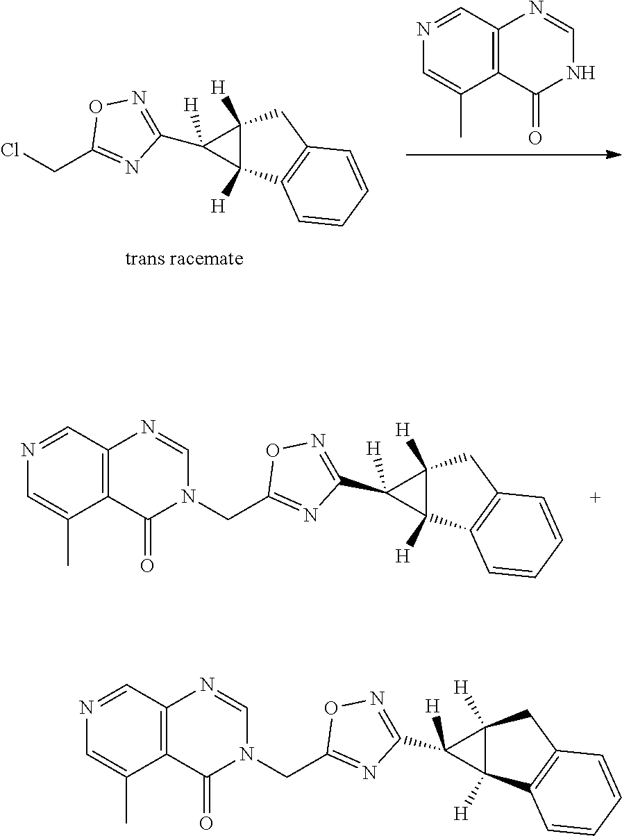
N1C=NC2=C(C1=O)C(C)=CN=C2.C1(CCl)=NC(C2([H])C3([H])C2([H])C2=C(C3)C=CC=C2)=NO1.C1(CN2C=NC3=C(C2=O)C(C)=CN=C3)=NC(C2([H])C3([H])C2([H])C2=C(C3)C=CC=C2)=NO1.C1(CN2C=NC3=C(C2=O)C(C)=CN=C3)=NC(C2([H])C3([H])C2([H])C2=C(C3)C=CC=C2)=NO1
